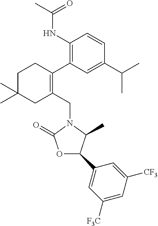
C1C(C)(C)CC(CN2C(=O)OC(C3=CC([F3C])=CC([CF3])=C3)C2C)=C(C2=C(NC(C)=O)C=CC(C(C)C)=C2)C1
